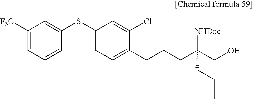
C1([F3C])=CC=CC(SC2=CC=C(CCCC(CO)([NHBoc])CCC)C(Cl)=C2)=C1
